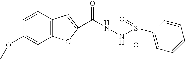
C1=CC2=C(C=C1OC)OC(C(=O)NNS(C1=CC=CC=C1)(=O)=O)=C2
